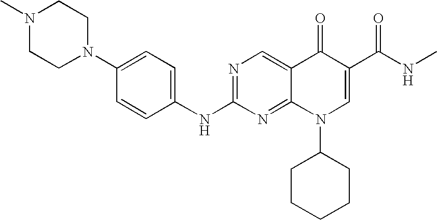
C1=CC(NC2=NC=C3C(=N2)N(C2CCCCC2)C=C(C(NC)=O)C3=O)=CC=C1N1CCN(C)CC1
